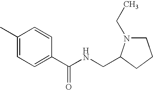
C1(C)=CC=C(C(NCC2N(CC)CCC2)=O)C=C1
